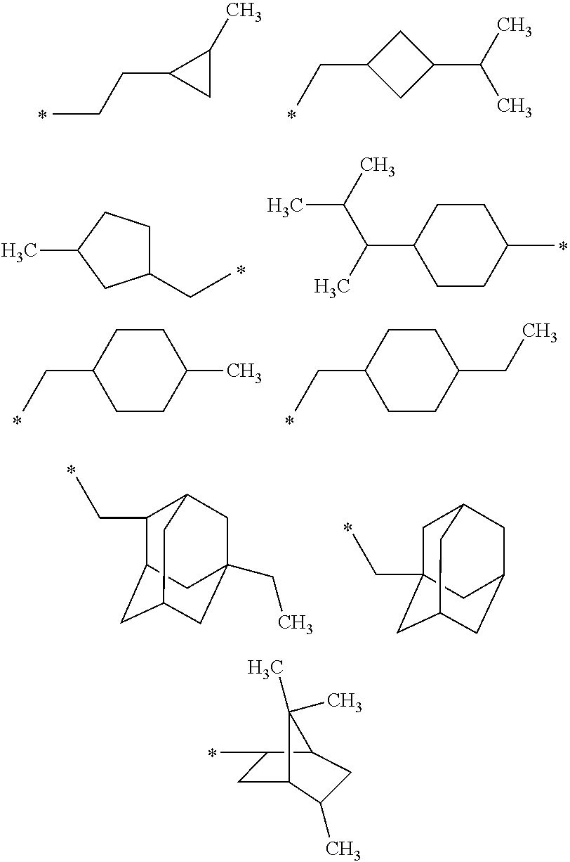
C1C2C(C)CC(C1C)C2(C)C.CCCC1CC1C.C(C1CC(C(C)C)C1)C.CC1CC(CC)CC1.C1(C)CCC(C(C)C(C)C)CC1.C(C1CCC(C)CC1)C.C(C1CCC(CC)CC1)C.C1(CC)C2CC3CC(CC)(CC1C3)C2.C1C2(CC)CC3CC(CC1C3)C2
